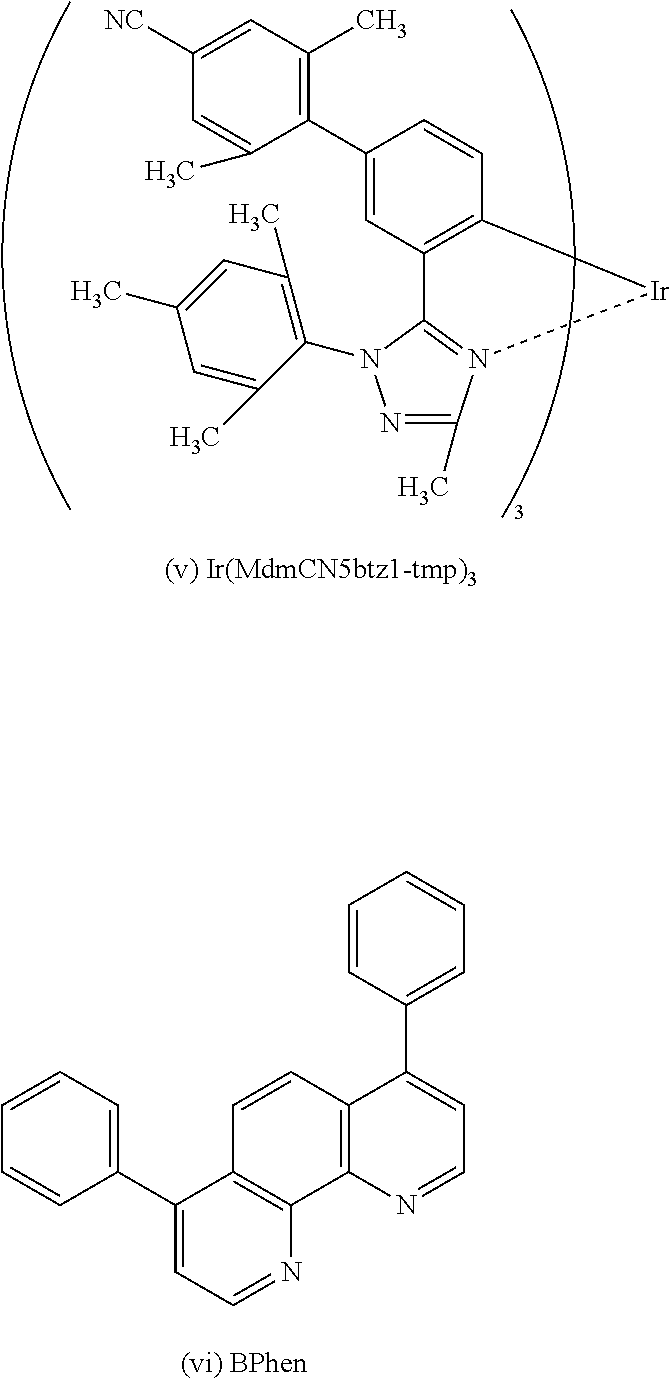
C1=CC=C(C2=CC=NC3=C2C=CC2=C3N=CC=C2C2=CC=CC=C2)C=C1.N1=C(C)N2=C(N1C1=C(C)C=C(C)C=C1C)C1=C(C=CC(C3=C(C)C=C([NC])C=C3C)=C1)[Ir]2
